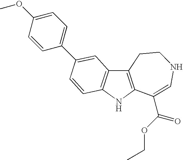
C12=C(NC3=C1C=C(C1=CC=C(OC)C=C1)C=C3)C(C(OCC)=O)=CNCC2
